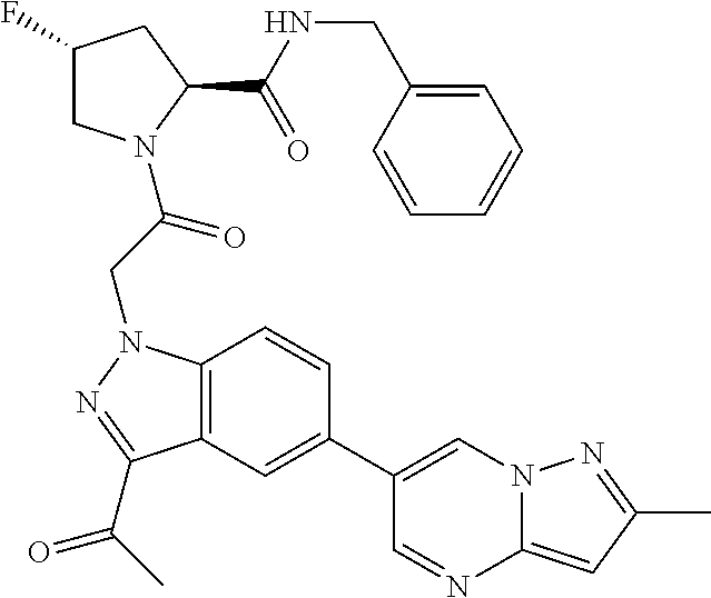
C1(F)CN(C(CN2C3=C(C(C(C)=O)=N2)C=C(C2=CN4C(=CC(C)=N4)N=C2)C=C3)=O)C(C(NCC2=CC=CC=C2)=O)C1
